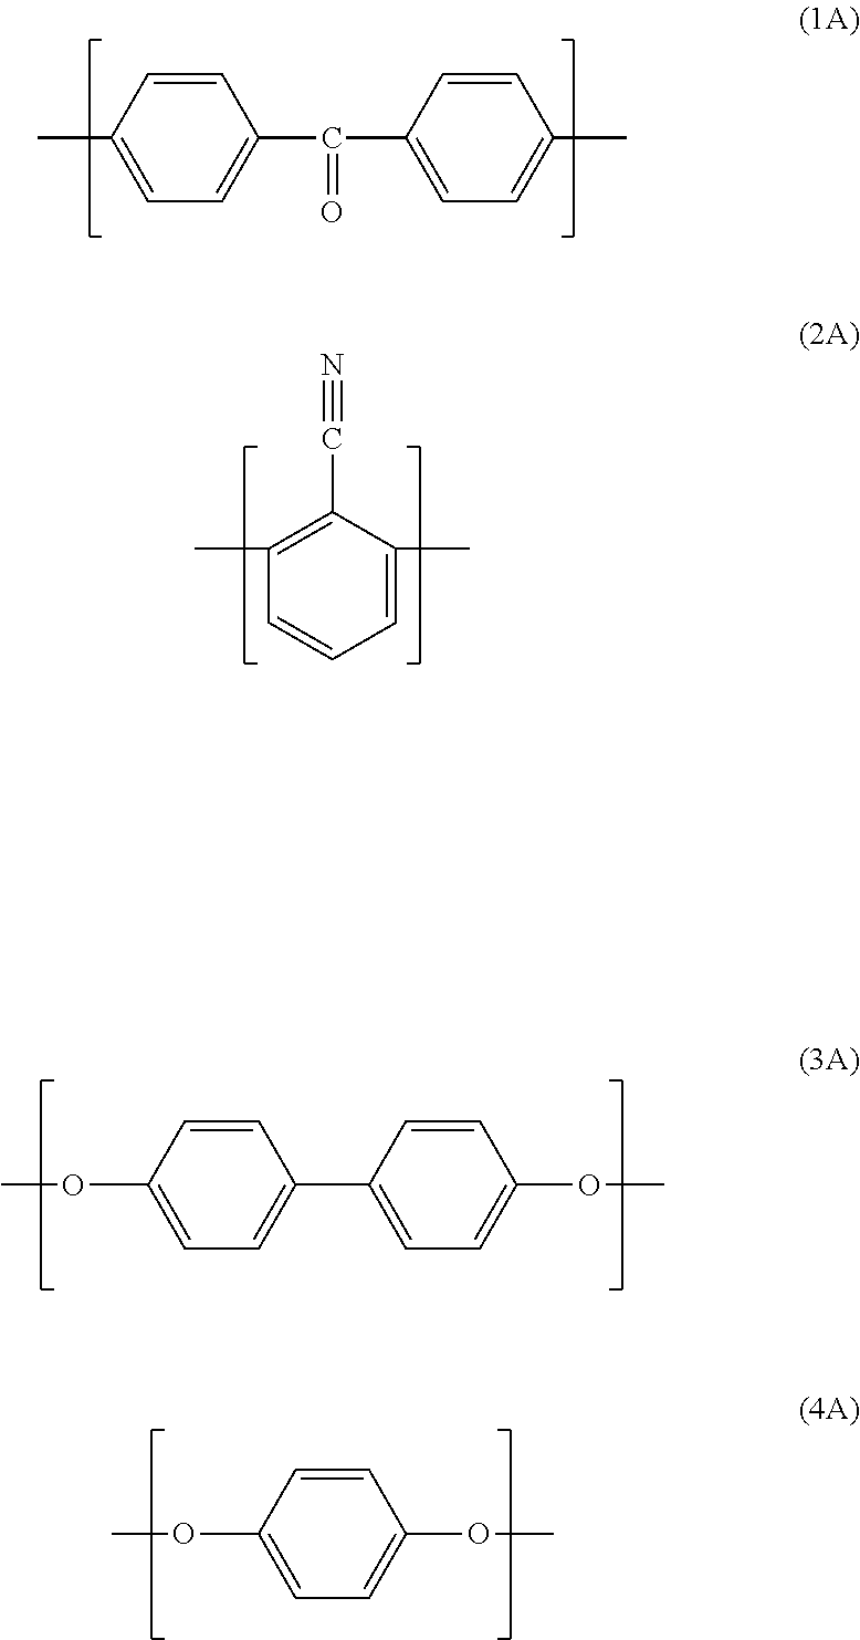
C1=CC(C)=CC=C1C(C1=CC=C(C)C=C1)=O.C1=C(C)C(C#N)=C(C)C=C1.C1=CC(OC)=CC=C1C1=CC=C(OC)C=C1.C1=CC(OC)=CC=C1OC
